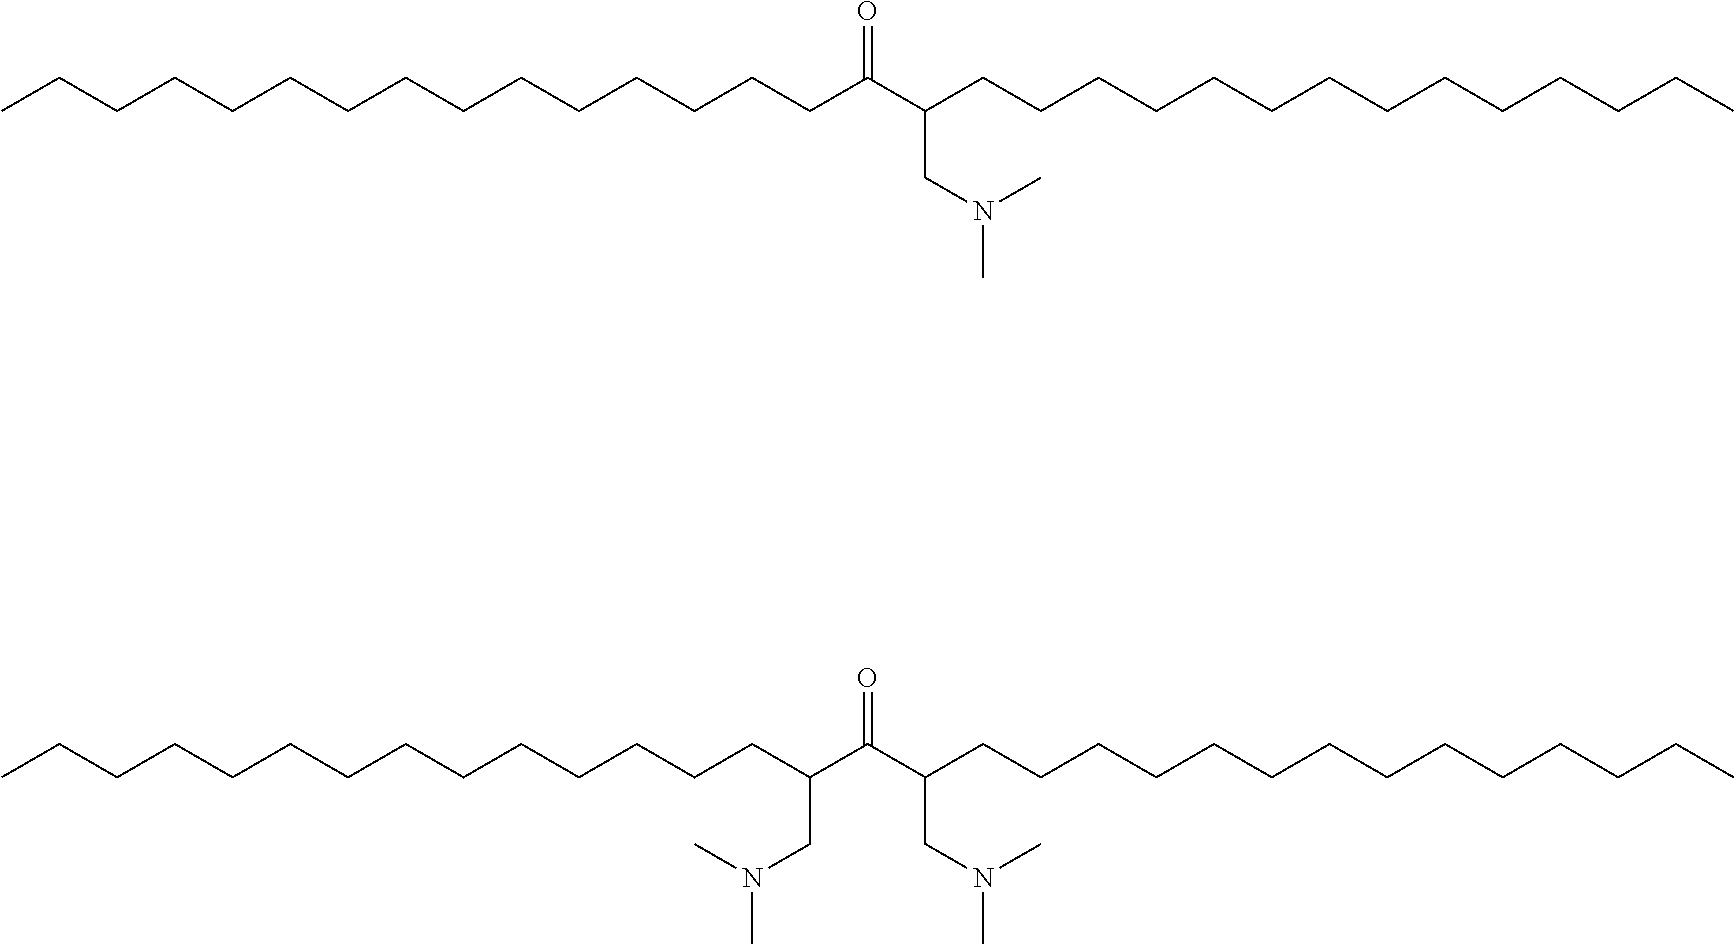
CCCCCCCCCCCCCCCC(C(CCCCCCCCCCCCCC)CN(C)C)=O.CCCCCCCCCCCCCCC(C(C(CCCCCCCCCCCCCC)CN(C)C)=O)CN(C)C
